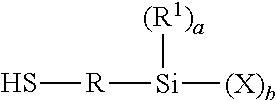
S[R][Si]([(R1)a])[(X)b]
